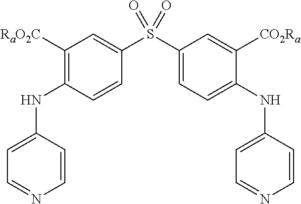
C1([RaO2C])=C(NC2=CC=NC=C2)C=CC(S(C2=CC=C(NC3=CC=NC=C3)C([CO2Ra])=C2)(=O)=O)=C1
